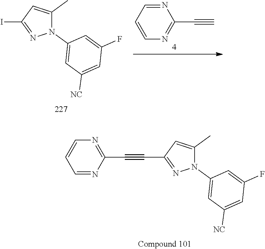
C1=NC(C#C)=NC=C1.N1(C2=CC([NC])=CC(F)=C2)C(C)=CC(I)=N1.C1=CC=NC(C#CC2=NN(C3=CC([NC])=CC(F)=C3)C(C)=C2)=N1
